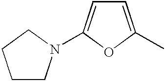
C1=C(C)OC(N2CCCC2)=C1
